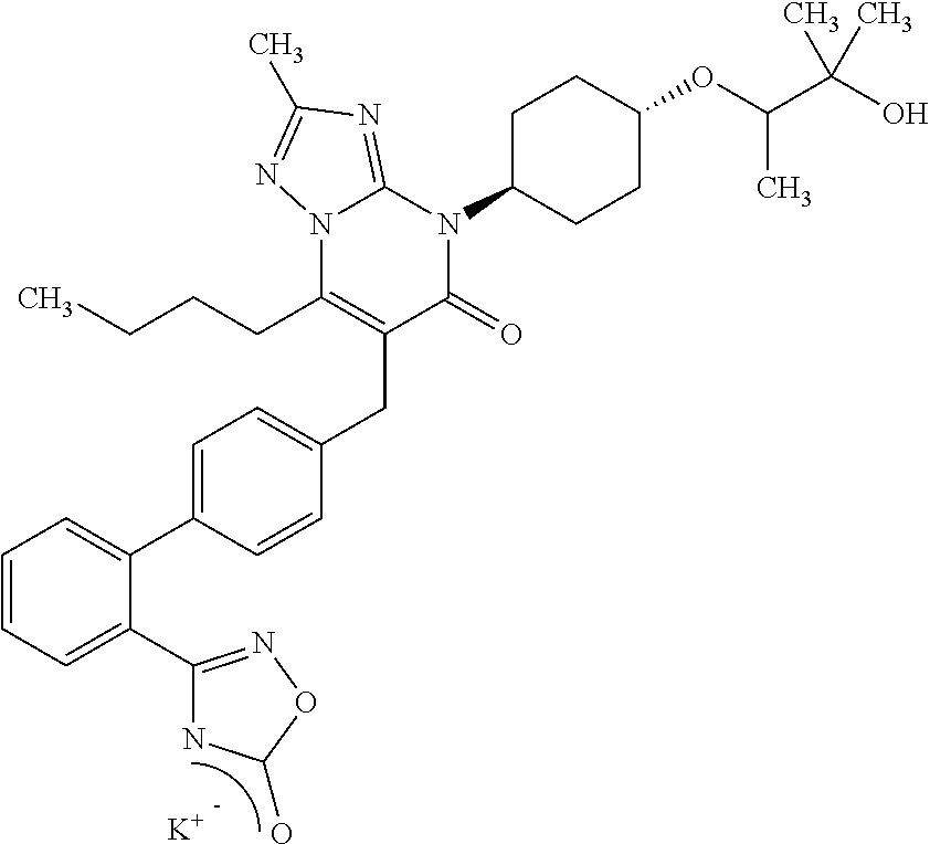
C1=CC=C(C2=NOC(O)N2)C(C2=CC=C(CC3=C(CCCC)N4C(=NC(C)=N4)N(C4CCC(OC(C(O)(C)C)C)CC4)C3=O)C=C2)=C1.[K]
